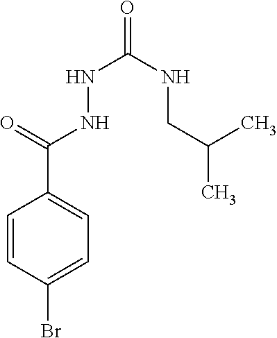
C1=CC(Br)=CC=C1C(=O)NNC(=O)NCC(C)C
